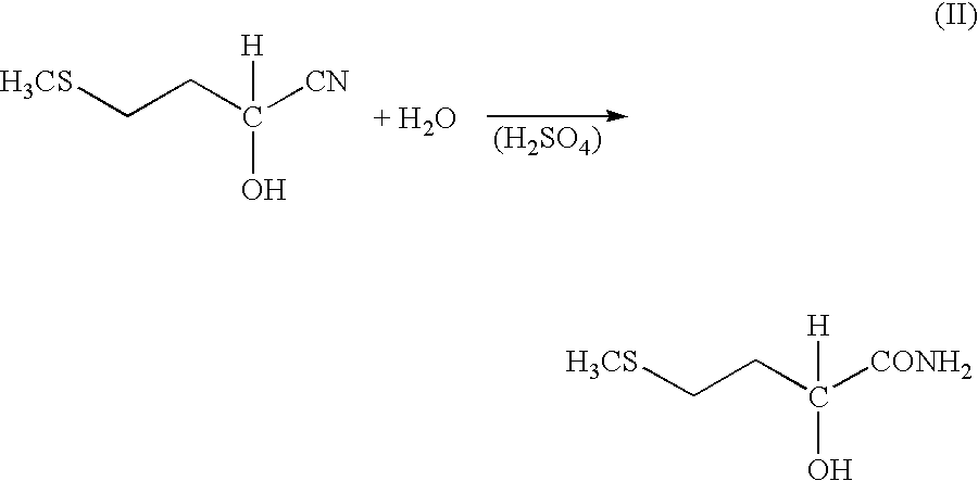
[(H2SO4)].[H3CS]CCC([CN])(O)[H].[H3CS]CCC([CONH2])(O)[H]
